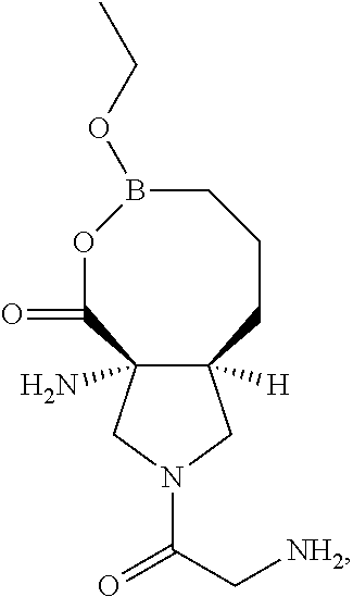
C12([H])C(N)(CN(C(C[NH2])=O)C1)C(=O)OB(OCC)CCC2
